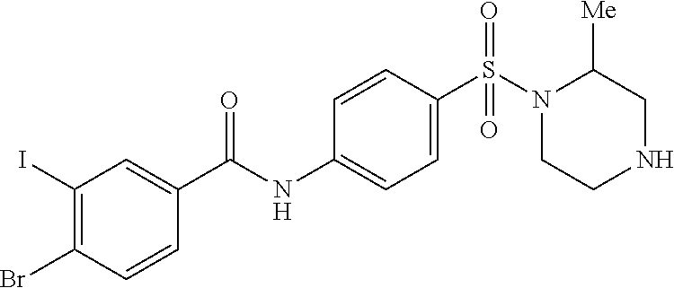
C1(I)=C(Br)C=CC(C(NC2=CC=C(S(N3CCNCC3[Me])(=O)=O)C=C2)=O)=C1
